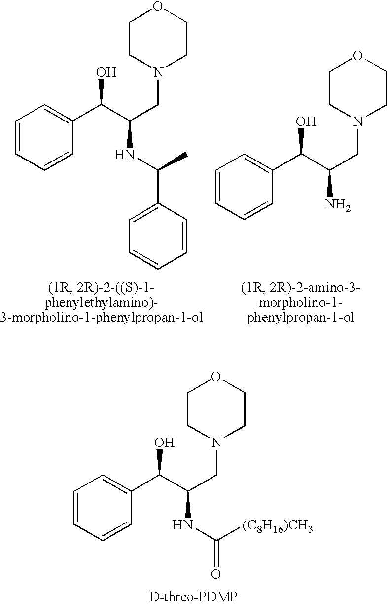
C1=CC=CC(C(C(CN2CCOCC2)NC(C)C2=CC=CC=C2)O)=C1.C1=CC=CC(C(C(CN2CCOCC2)N)O)=C1.C1=CC=CC(C(C(CN2CCOCC2)NC([(C8H16)CH3])=O)O)=C1
